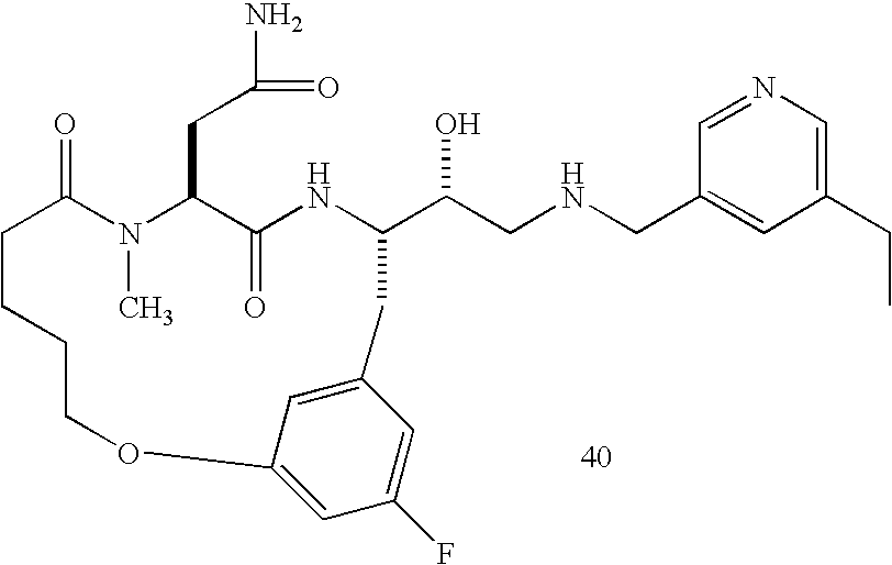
C1=NC=C(CC)C=C1CNCC(O)C1NC(=O)C(CC(N)=O)N(C)C(=O)CCCCOC2=CC(F)=CC(=C2)C1
